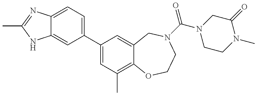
C12=CC=C(C3=CC(C)=C4C(=C3)CN(C(=O)N3CCN(C)C(=O)C3)CCO4)C=C1NC(C)=N2
